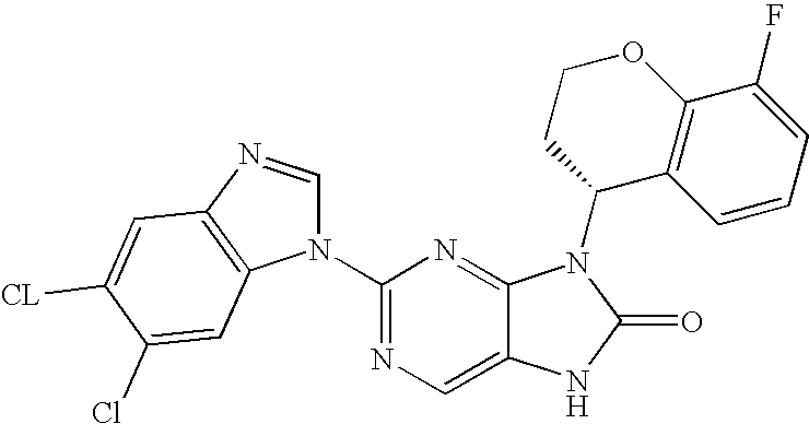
C1(N2C=NC3=C2C=C(Cl)C([CL])=C3)=NC=C2C(=N1)N(C1CCOC3=C1C=CC=C3F)C(=O)N2
